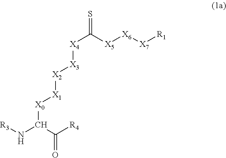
[R3]NC(C([R4])=O)[X0][X1][X2][X3][X4]C(=S)[X5][X6][X7][R1]
